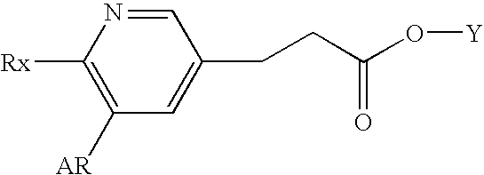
C1=NC([Rx])=C([AR])C=C1CCC(O[Y])=O
